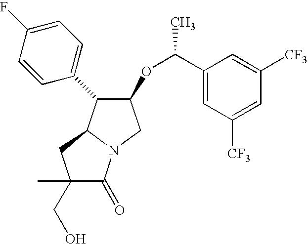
C(O)C1(C)C(=O)N2C(C1)C(C1=CC=C(F)C=C1)C(OC(C1=CC([CF3])=CC([CF3])=C1)C)C2
